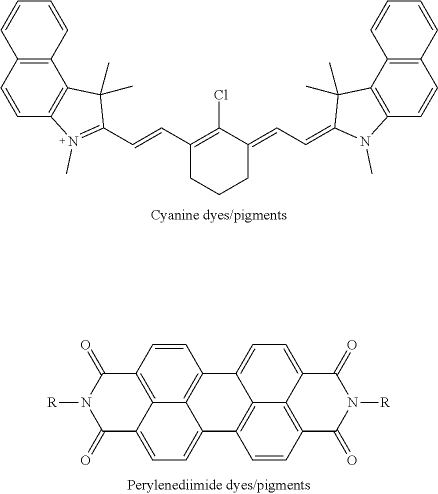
C1(C=CC2=N(C)C3=C(C2(C)C)C2=C(C=C3)C=CC=C2)=C(Cl)C(=CC=C2N(C)C3=C(C2(C)C)C2=C(C=C3)C=CC=C2)CCC1.C12=CC=C3C4=C(C=CC(=C14)C1=CC=C4C5=C(C=CC2=C15)C(=O)N([R])C4=O)C(=O)N([R])C3=O
